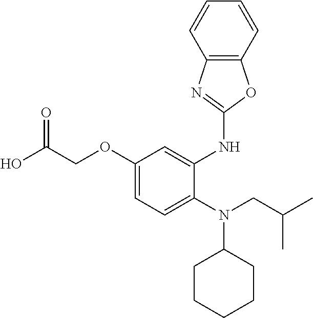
O=C(COC1=CC=C(N(C2CCCCC2)CC(C)C)C(NC2=NC3=C(O2)C=CC=C3)=C1)O
